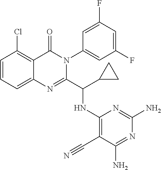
C1=CC=C2C(=C1Cl)C(=O)N(C1=CC(F)=CC(F)=C1)C(C(NC1=C(C#N)C(N)=NC(N)=N1)C1CC1)=N2
